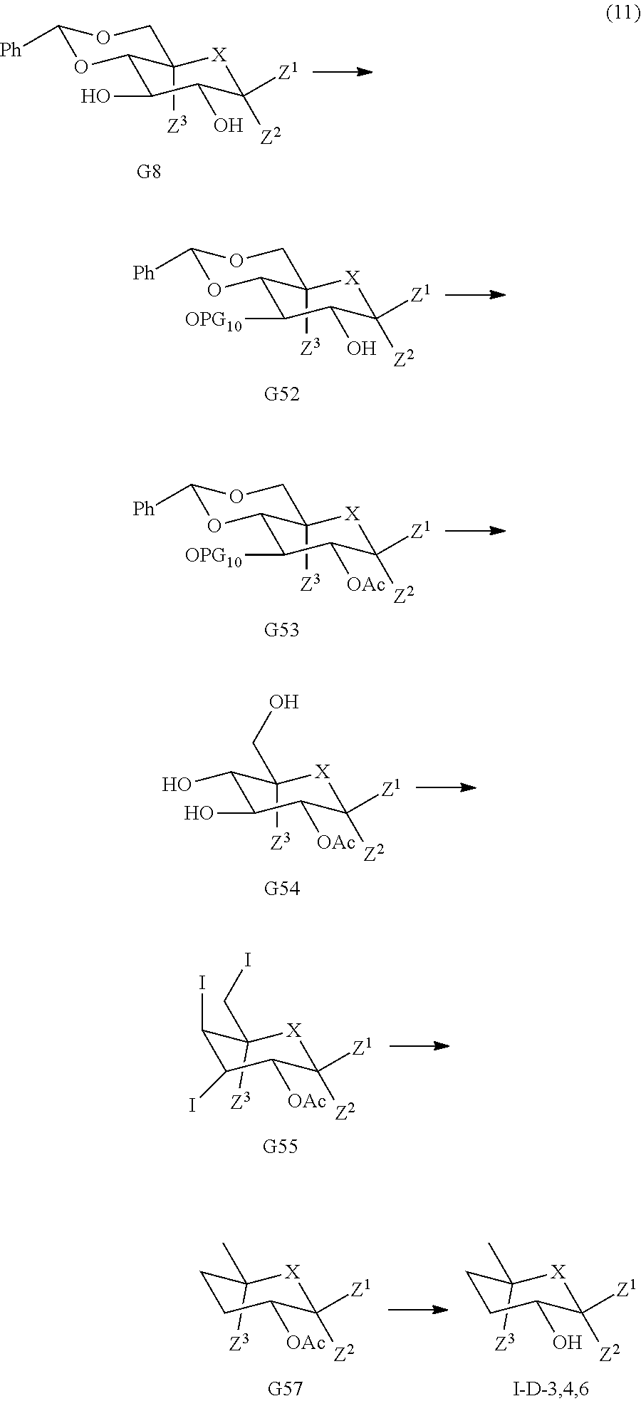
C1([Ph])OC2C(O)C(O)C([Z1])([Z2])[X]C2([Z3])CO1.C1([Ph])OC2C([OPG10])C(O)C([Z1])([Z2])[X]C2([Z3])CO1.C1([Ph])OC2C([OPG10])C([OAc])C([Z1])([Z2])[X]C2([Z3])CO1.OC1C(O)C([OAc])C([Z1])([Z2])[X]C1([Z3])CO.C1(I)C(I)C([OAc])C([Z1])([Z2])[X]C1([Z3])CI.C1CC([OAc])C([Z1])([Z2])[X]C1([Z3])C.C1CC(O)C([Z1])([Z2])[X]C1([Z3])C
